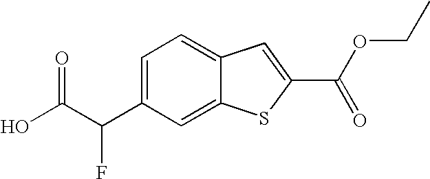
C1=C(C(C(O)=O)F)C=C2C(=C1)C=C(C(OCC)=O)S2
